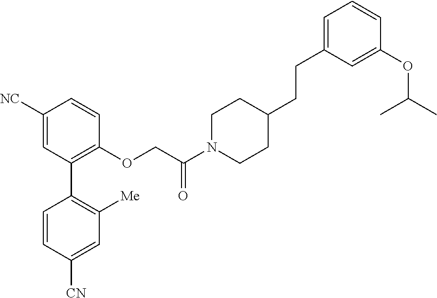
C1([NC])=CC(C2=C([Me])C=C([CN])C=C2)=C(OCC(N2CCC(CCC3=CC=CC(OC(C)C)=C3)CC2)=O)C=C1
